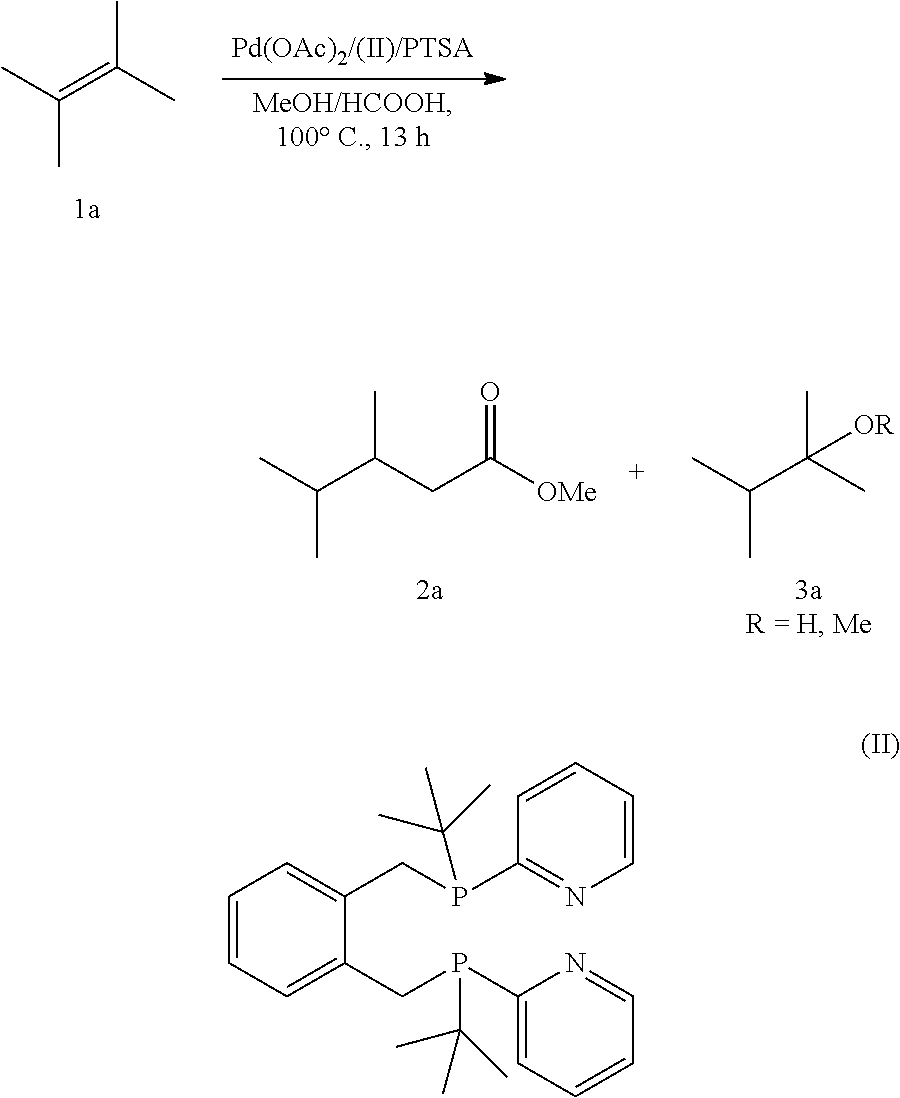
C(C)(C)=C(C)C.CC(C(CC([OMe])=O)C)C.CC(C(C)(C)[OR])C.C1=CC=C(CP(C2=CC=CC=N2)C(C)(C)C)C(CP(C2=NC=CC=C2)C(C)(C)C)=C1
